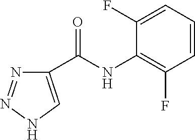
C1=CC=C(F)C(NC(C2=CNN=N2)=O)=C1F
